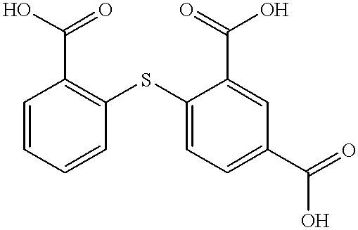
C1(SC2=C(C(O)=O)C=CC=C2)=CC=C(C(=O)O)C=C1C(=O)O
